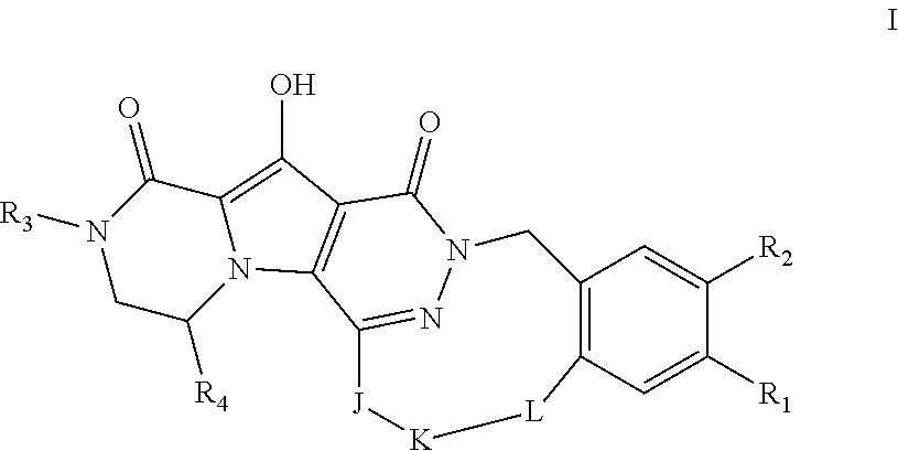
C1C([R4])N2C(=C(O)C3=C2C2=NN(C3=O)CC3=C(C=C([R1])C([R2])=C3)[L][K][J]2)C(=O)N1[R3]
